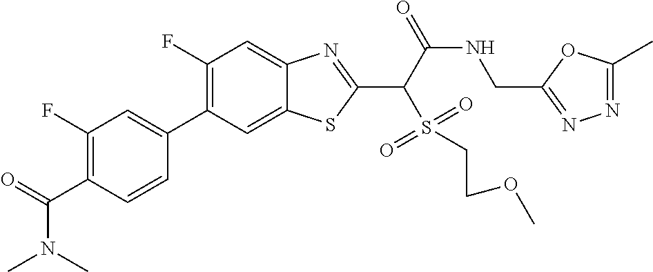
C1(F)=C(C2=CC(F)=C(C(=O)N(C)C)C=C2)C=C2C(=C1)N=C(C(C(NCC1=NN=C(C)O1)=O)S(=O)(=O)CCOC)S2
